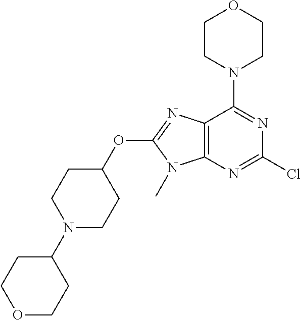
C12=C(N=C(Cl)N=C1N1CCOCC1)N(C)C(OC1CCN(C3CCOCC3)CC1)=N2
